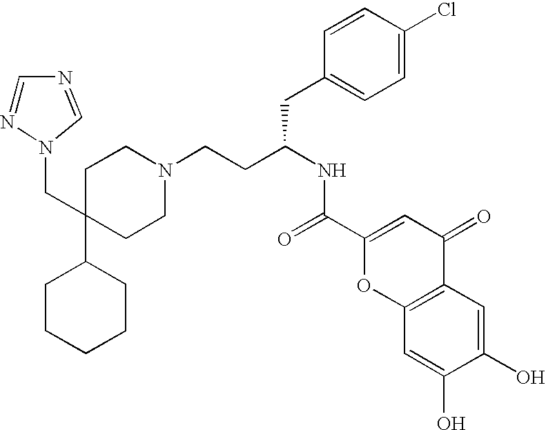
C1CCCCC1C1(CN2N=CN=C2)CCN(CCC(NC(=O)C2=CC(=O)C3=C(O2)C=C(O)C(O)=C3)CC2=CC=C(Cl)C=C2)CC1
